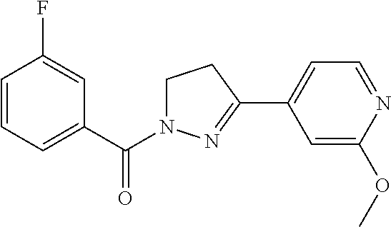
C1=CC=C(C(=O)N2CCC(C3=CC=NC(OC)=C3)=N2)C=C1F
